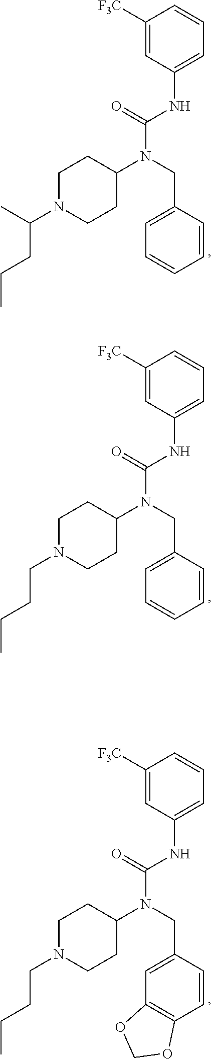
C1([F3C])=CC(NC(=O)N(CC2=CC=CC=C2)C2CCN(C(C)CCC)CC2)=CC=C1.C1([F3C])=CC(NC(=O)N(CC2=CC=CC=C2)C2CCN(CCCC)CC2)=CC=C1.C1([F3C])=CC(NC(=O)N(CC2=CC3=C(C=C2)OCO3)C2CCN(CCCC)CC2)=CC=C1
